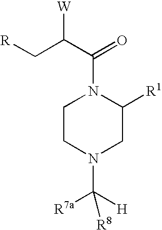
N1(C(C(C[R])[W])=O)CCN(C([R7a])([H])[R8])CC1[R1]
